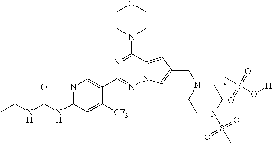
CS(=O)(=O)O[H].CCNC(NC1=NC=C(C2=NN3C(=CC(CN4CCN(S(=O)(=O)C)CC4)=C3)C(N3CCOCC3)=N2)C([CF3])=C1)=O
